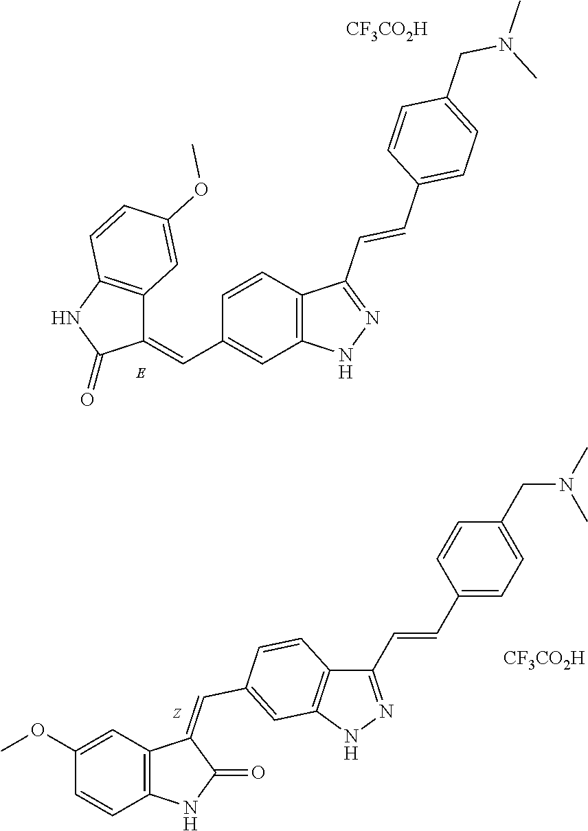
C12=C(NC(=O)C1=CC1=CC3=C(C=C1)C(C=CC1=CC=C(CN(C)C)C=C1)=NN3)C=CC(OC)=C2.[CF3CO2H].C12=C(NN=C1C=CC1=CC=C(CN(C)C)C=C1)C=C(C=C1C3=C(C=CC(OC)=C3)NC1=O)C=C2.[CF3CO2H]
